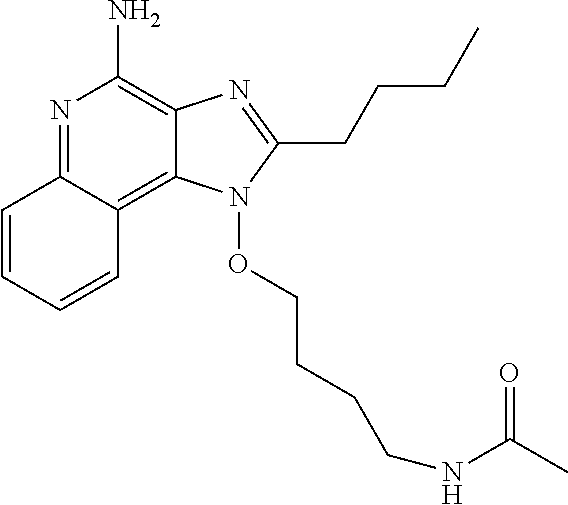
C1=CC=CC2=C3C(=C(N)N=C12)N=C(CCCC)N3OCCCCNC(C)=O
